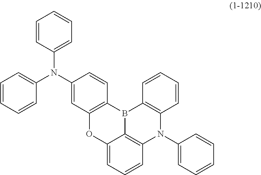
C12=C(B3C4=C(N(C5=CC=CC=C5)C5=C3C=CC=C5)C=CC=C4O1)C=CC(N(C1=CC=CC=C1)C1=CC=CC=C1)=C2
